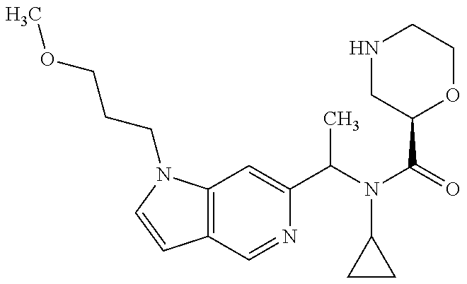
C12=C(N(CCCOC)C=C1)C=C(C(N(C(=O)C1OCCNC1)C1CC1)C)N=C2
